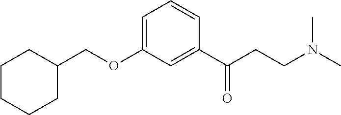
C(OC1=CC=CC(C(CCN(C)C)=O)=C1)C1CCCCC1
